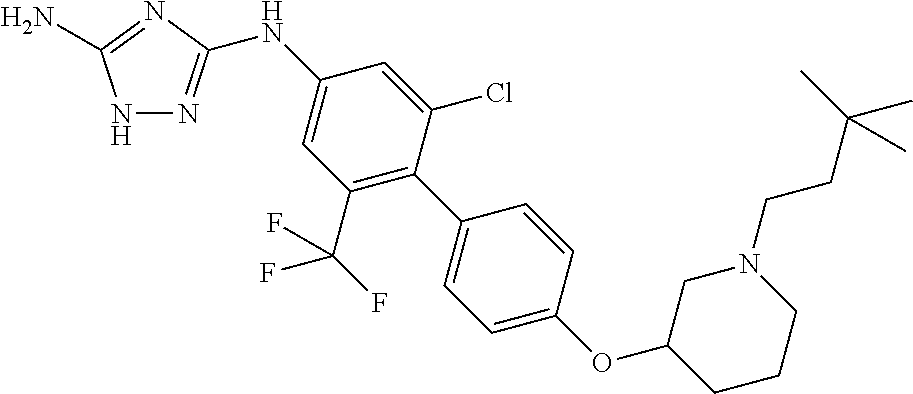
N1N=C(NC2=CC(C(F)(F)F)=C(C3=CC=C(OC4CCCN(CCC(C)(C)C)C4)C=C3)C(Cl)=C2)N=C1N
